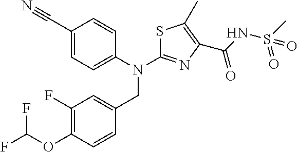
C1(C#N)=CC=C(N(C2=NC(C(NS(C)(=O)=O)=O)=C(C)S2)CC2=CC(F)=C(OC(F)F)C=C2)C=C1
